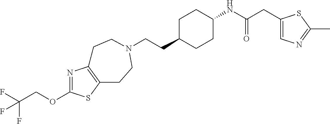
C(CC1CCC(NC(CC2=CN=C(C)S2)=O)CC1)N1CCC2=C(N=C(OCC(F)(F)F)S2)CC1
